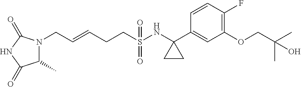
C(S(NC1(C2=CC(OCC(C)(C)O)=C(F)C=C2)CC1)(=O)=O)CC=CCN1C(C)C(=O)NC1=O
